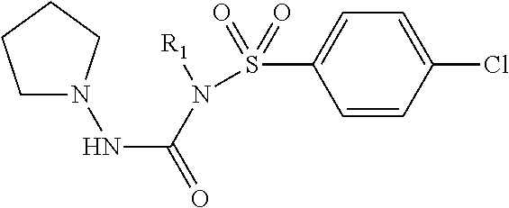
ClC1=CC=C(S(=O)(=O)N([R1])C(NN2CCCC2)=O)C=C1
